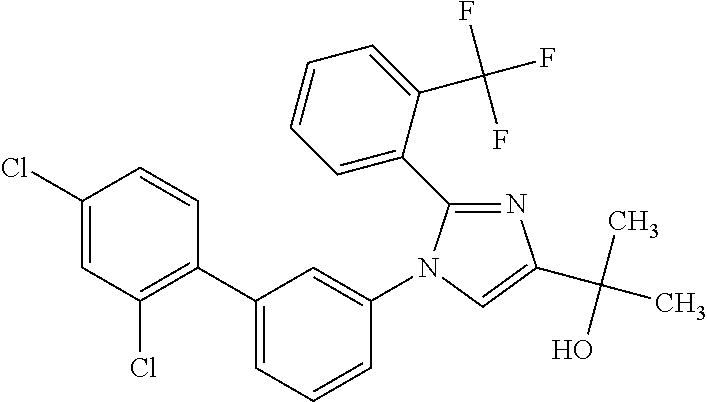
N1=C(C2=CC=CC=C2C(F)(F)F)N(C2=CC(C3=C(Cl)C=C(Cl)C=C3)=CC=C2)C=C1C(C)(O)C
